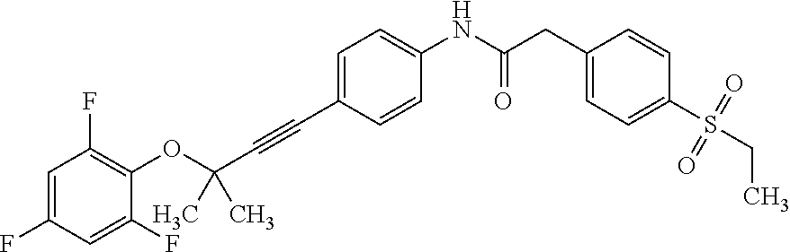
C1(F)=CC(F)=C(OC(C#CC2=CC=C(NC(CC3=CC=C(S(CC)(=O)=O)C=C3)=O)C=C2)(C)C)C(F)=C1
